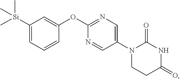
C1([Si](C)(C)C)=CC=CC(OC2=NC=C(N3CCC(=O)NC3=O)C=N2)=C1
